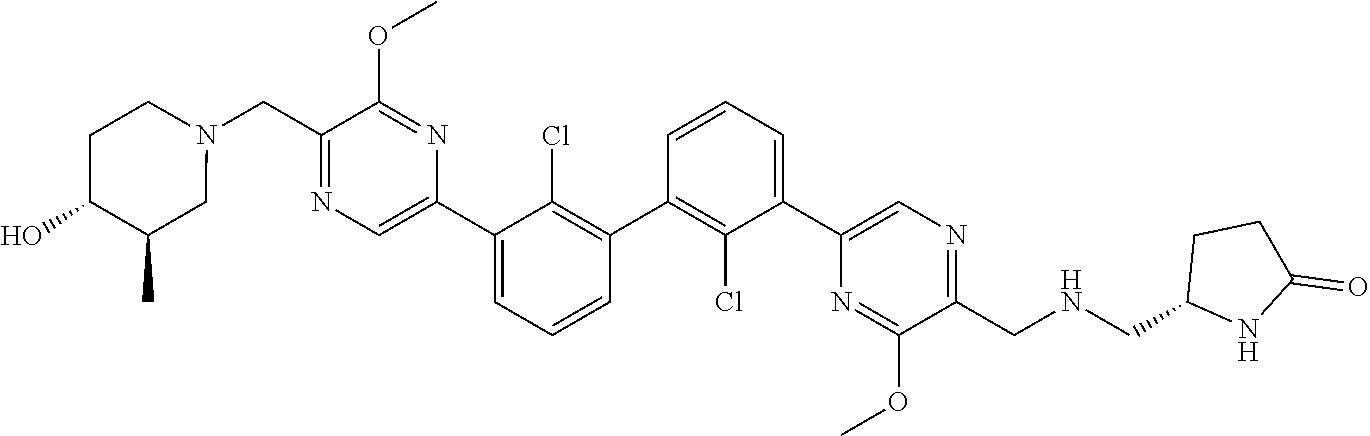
C1(C2=C(Cl)C(C3=CN=C(CN4CCC(O)C(C)C4)C(OC)=N3)=CC=C2)=C(Cl)C(C2=CN=C(CNCC3NC(=O)CC3)C(OC)=N2)=CC=C1
